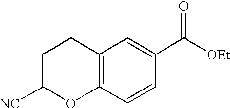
C12=C(C=CC(C([OEt])=O)=C1)OC([NC])CC2
